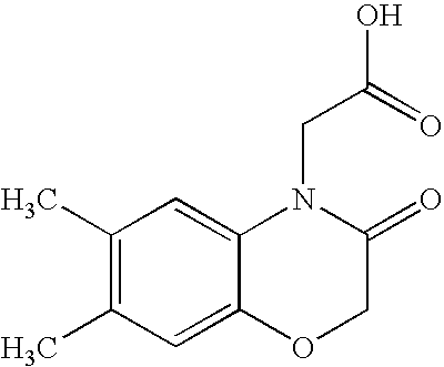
C1(C)=C(C)C=C2C(=C1)N(CC(=O)O)C(=O)CO2
